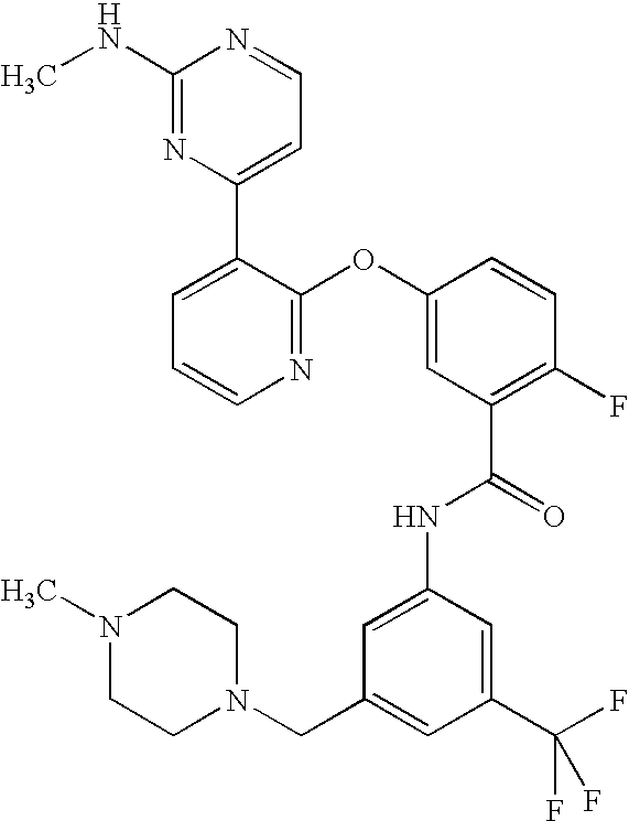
N1=C(OC2=CC(C(=O)NC3=CC(CN4CCN(C)CC4)=CC(C(F)(F)F)=C3)=C(F)C=C2)C(C2=CC=NC(NC)=N2)=CC=C1
